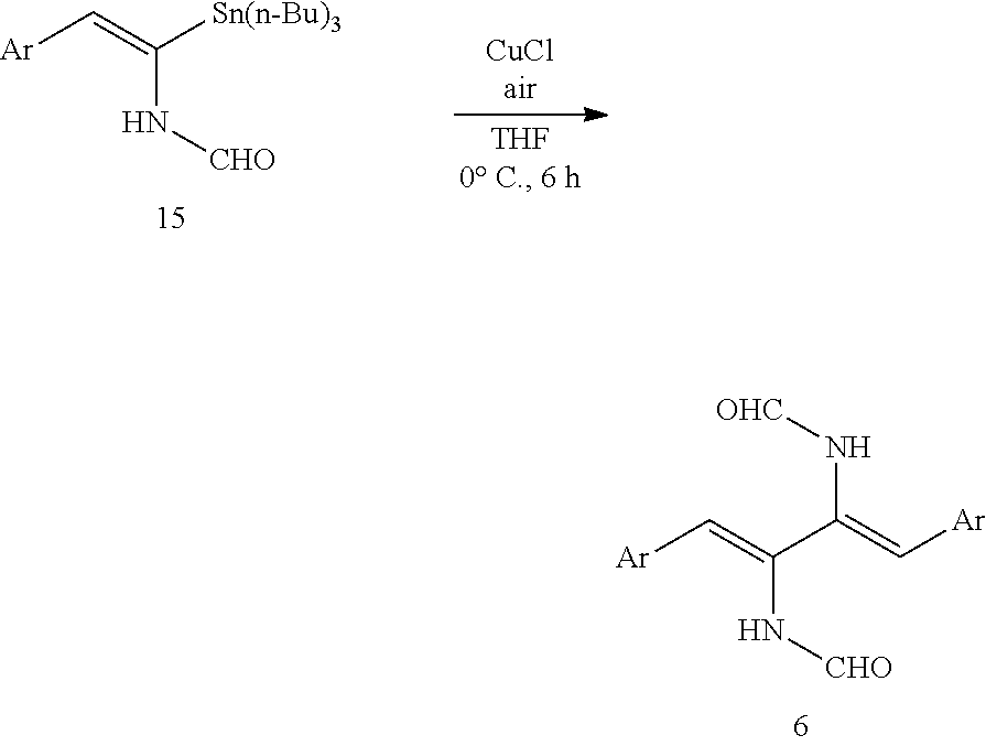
[Ar]C=C(N[CHO])C(=C[Ar])N[OHC].[Ar]C=C(N[CHO])[Sn(n-Bu)3]
